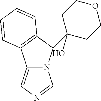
N12C(=CN=C1)C1=C(C2C2(O)CCOCC2)C=CC=C1
